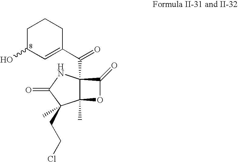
C12(C)C(C(C3=CC(O)CCC3)=O)(NC(=O)C1(CCCl)C)C(=O)O2
